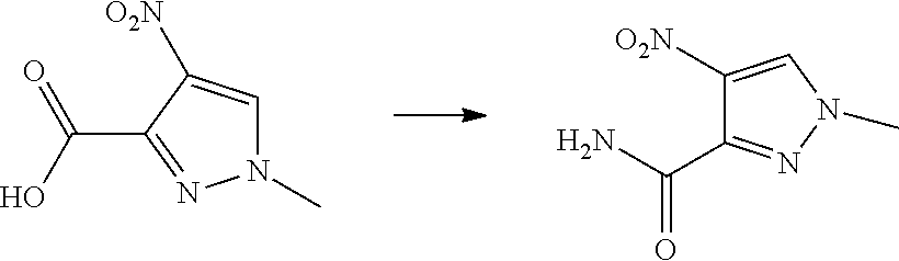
C1([O2N])=CN(C)N=C1C(N)=O.N1(C)C=C([O2N])C(C(=O)O)=N1
